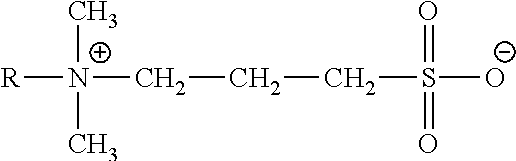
C([N+]([R])(C)C)CCS([O-])(=O)=O
